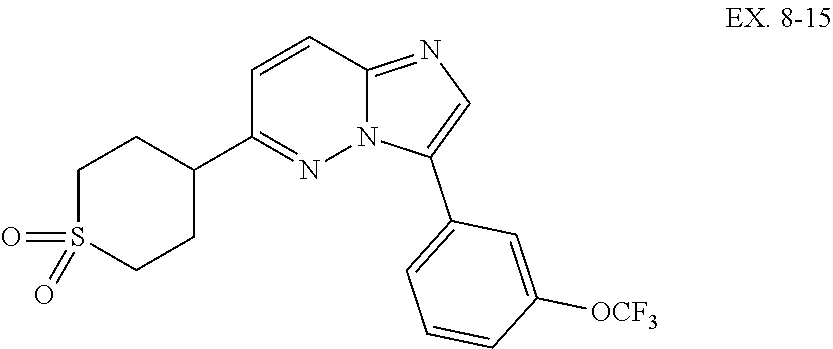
S1(=O)(=O)CCC(C2=NN3C(=NC=C3C3=CC=CC([OCF3])=C3)C=C2)CC1
